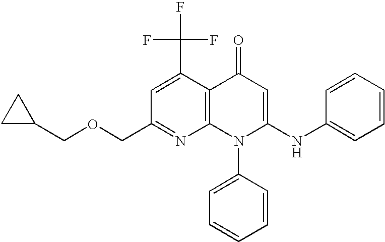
C1(COCC2CC2)=NC2=C(C(C(F)(F)F)=C1)C(=O)C=C(NC1=CC=CC=C1)N2C1=CC=CC=C1
